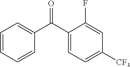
C1=CC=CC(C(C2=CC=C([CF3])C=C2F)=O)=C1
